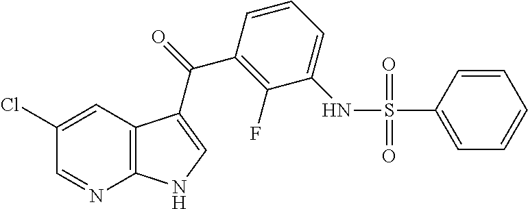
C12=C(C=C(Cl)C=N1)C(C(=O)C1=C(F)C(NS(C3=CC=CC=C3)(=O)=O)=CC=C1)=CN2
